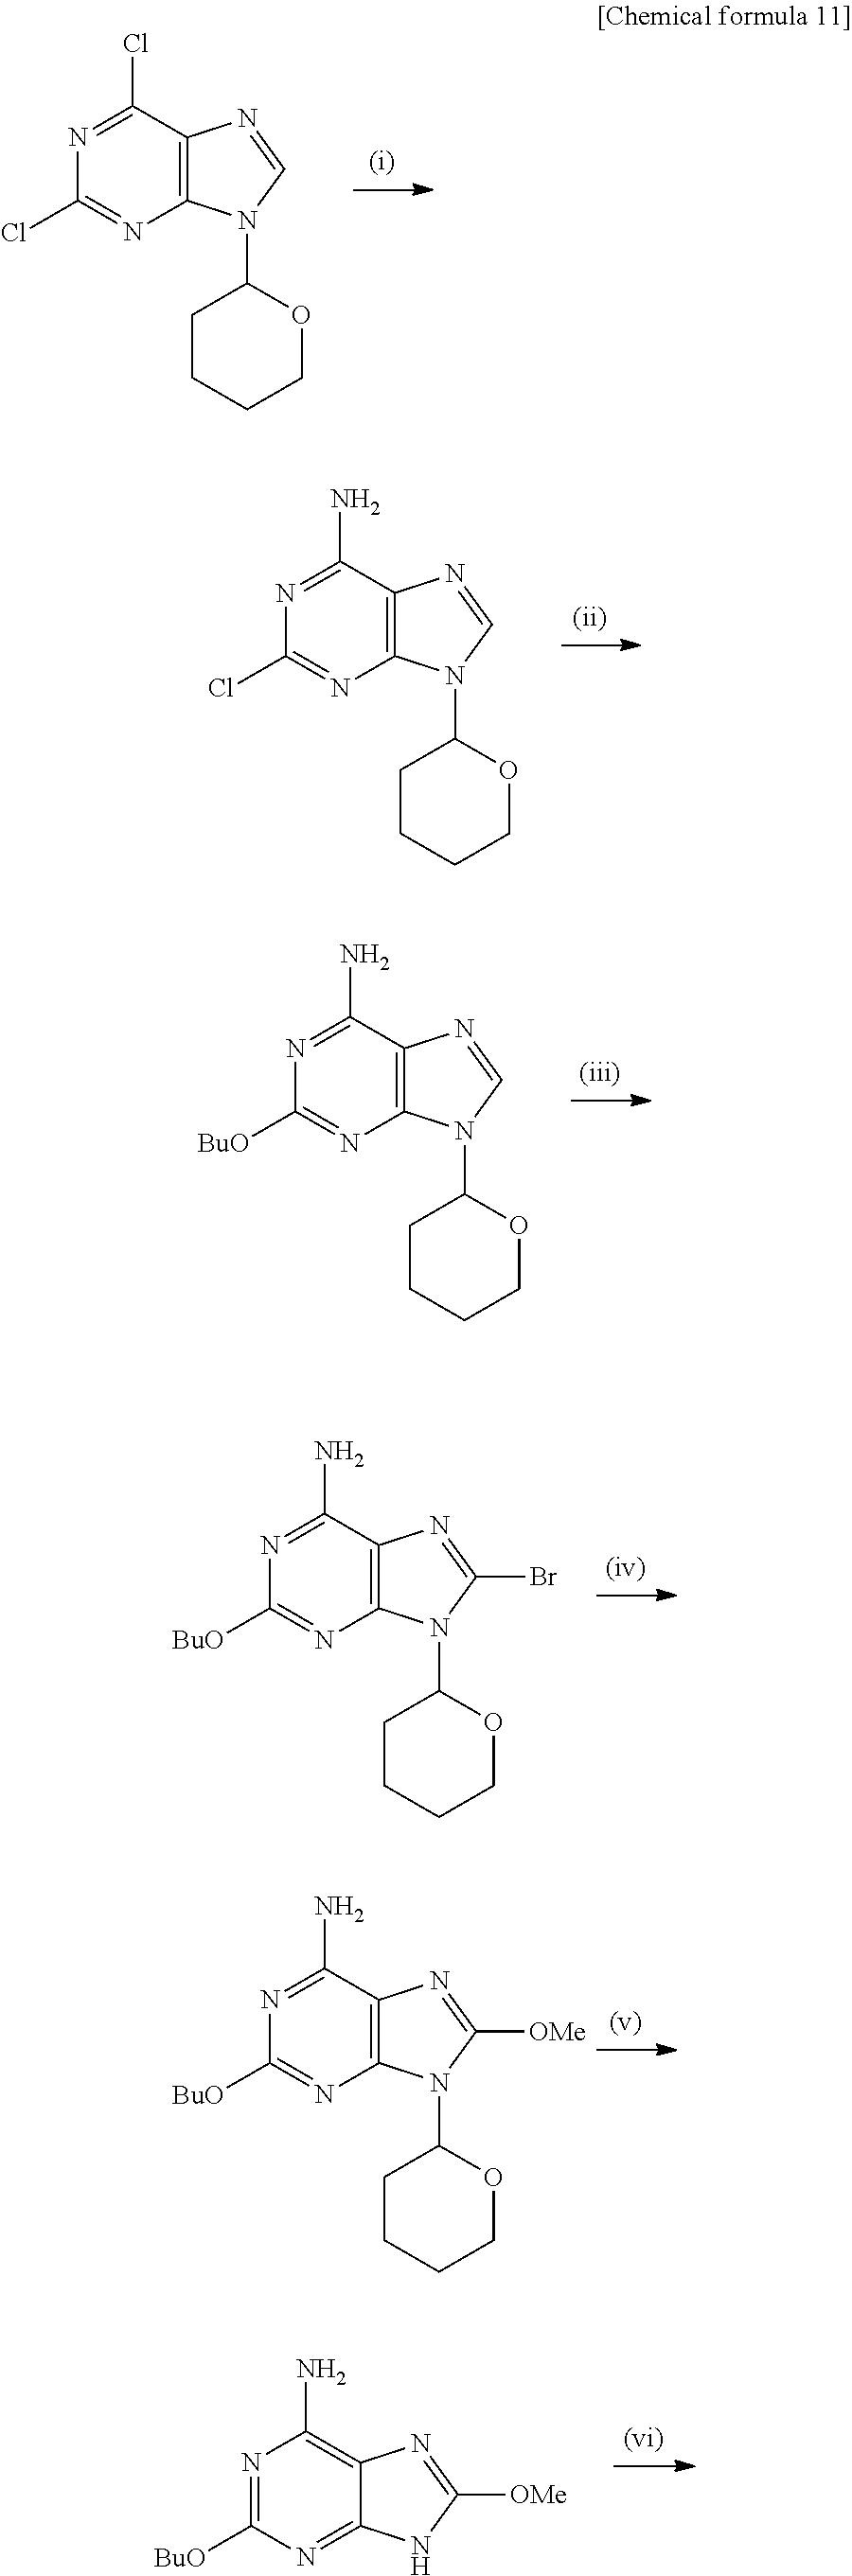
C1(Cl)=NC2=C(C(Cl)=N1)N=CN2C1CCCCO1.C1(Cl)=NC2=C(C(N)=N1)N=CN2C1CCCCO1.C1([BuO])=NC2=C(C(N)=N1)N=CN2C1CCCCO1.C1([BuO])=NC2=C(C(N)=N1)N=C(Br)N2C1CCCCO1.C1([BuO])=NC2=C(C(N)=N1)N=C([OMe])N2C1CCCCO1.C1([BuO])=NC(N)=C2C(=N1)NC([OMe])=N2
